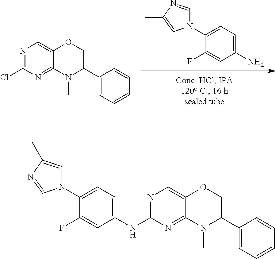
N1(C2=CC=C(N)C=C2F)C=NC(C)=C1.C1(Cl)=NC=C2C(=N1)N(C)C(C1=CC=CC=C1)CO2.C1(NC2=CC=C(N3C=C(C)N=C3)C(F)=C2)=NC=C2C(=N1)N(C)C(C1=CC=CC=C1)CO2
